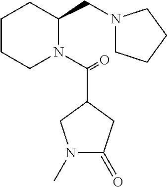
C1CCN(C(=O)C2CN(C)C(=O)C2)C(CN2CCCC2)C1
